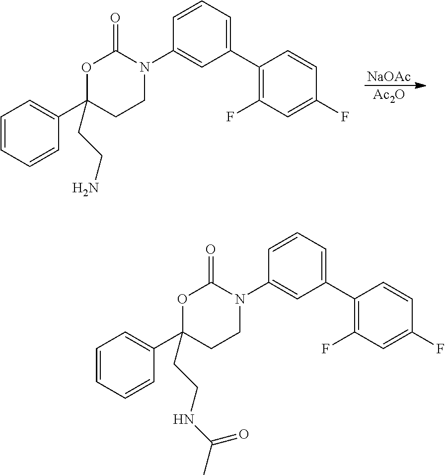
[NaOAc].[Ac2O].C1=CC=CC(C2(CCN)CCN(C3=CC(C4=C(F)C=C(F)C=C4)=CC=C3)C(=O)O2)=C1.C1=CC=CC(C2(CCNC(C)=O)CCN(C3=CC(C4=C(F)C=C(F)C=C4)=CC=C3)C(=O)O2)=C1
